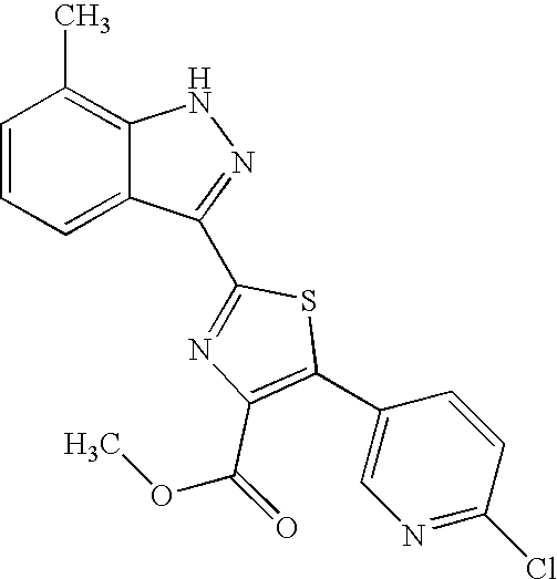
C1=CC=C2C(=C1C)NN=C2C1=NC(C(OC)=O)=C(C2=CN=C(Cl)C=C2)S1
